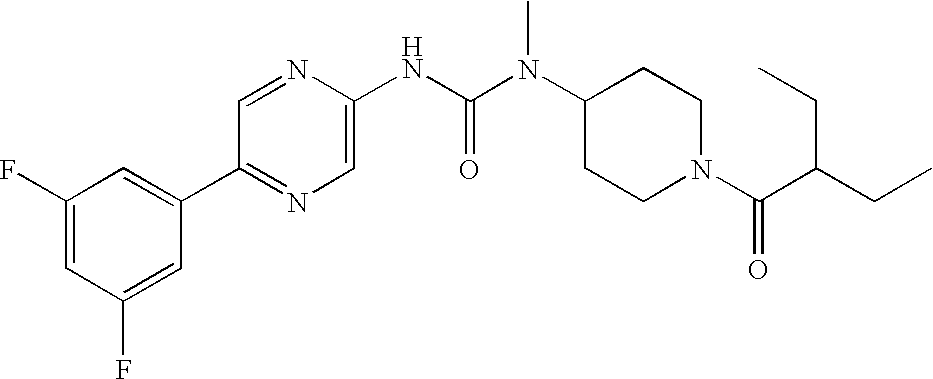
C1(F)=CC(F)=CC(C2=NC=C(NC(N(C3CCN(C(C(CC)CC)=O)CC3)C)=O)N=C2)=C1
